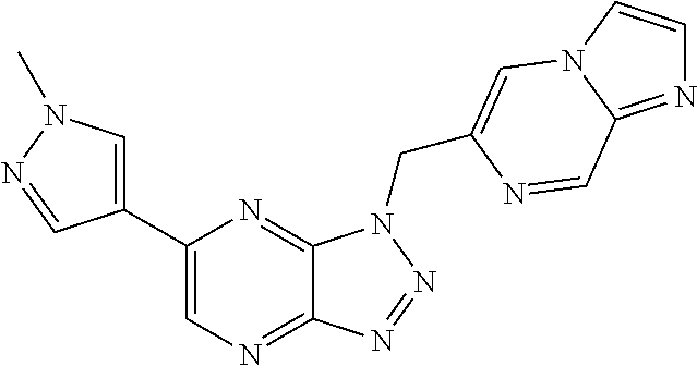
C1=C(C2=CN=C3C(=N2)N(CC2=CN4C=CN=C4C=N2)N=N3)C=NN1C
